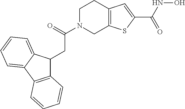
C1N(C(CC2C3=C(C4=CC=CC=C24)C=CC=C3)=O)CC2=C(C1)C=C(C(=O)NO)S2
